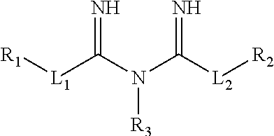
[L1]([R1])C(N(C([L2][R2])=N)[R3])=N
